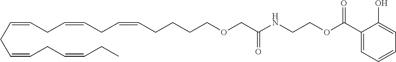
O=C(NCCOC(=O)C1=CC=CC=C1O)COCCCCC=CCC=CCC=CCC=CCC=CCC
